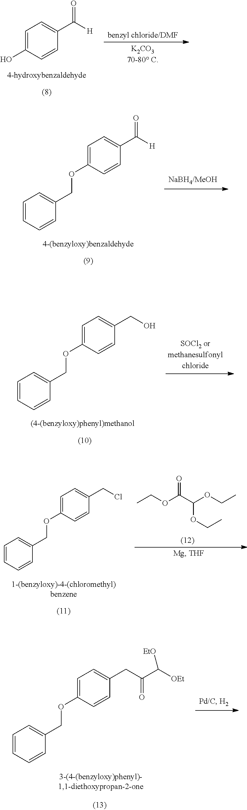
C1=C(O)C=CC(C([H])=O)=C1.C1=C(OCC2=CC=CC=C2)C=CC(C([H])=O)=C1.C1=C(OCC2=CC=CC=C2)C=CC(CO)=C1.O=C(C(OCC)OCC)OCC.C1=C(OCC2=CC=CC=C2)C=CC(CCl)=C1.C1=C(OCC2=CC=CC=C2)C=CC(CC(C([OEt])[EtO])=O)=C1
